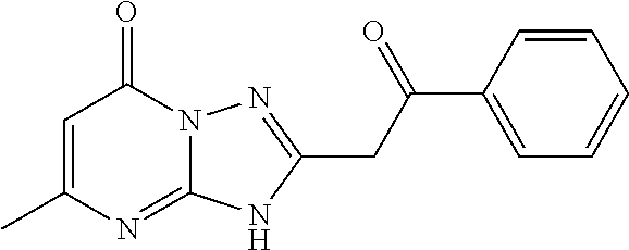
C1=C(C)N=C2N(C1=O)N=C(CC(C1=CC=CC=C1)=O)N2
